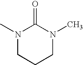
N1(C)CCCN(C)C1=O
